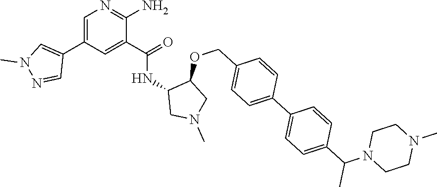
C1=C(C2=CN(C)N=C2)C=C(C(=O)NC2CN(C)CC2OCC2=CC=C(C3=CC=C(C(N4CCN(C)CC4)C)C=C3)C=C2)C(N)=N1
